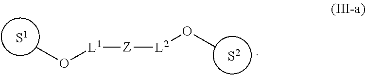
[S2].[S1].[L1]([Z][L2]OC)OC
